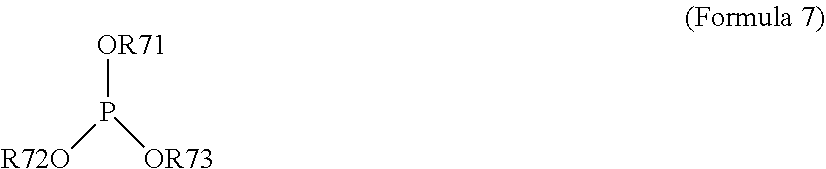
P([OR71])([OR73])[R72O]
